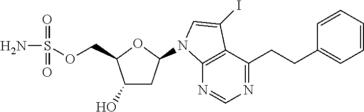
C1(O)CC(N2C3=C(C(CCC4=CC=CC=C4)=NC=N3)C(I)=C2)OC1COS(N)(=O)=O
